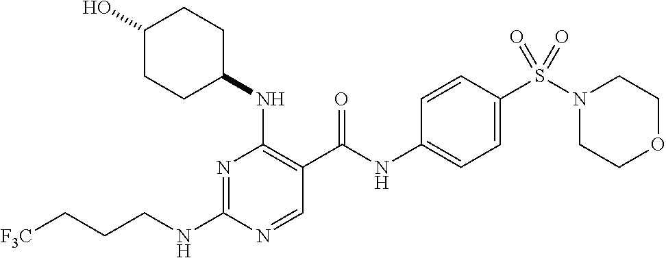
C(NC1=NC(NC2CCC(O)CC2)=C(C(NC2=CC=C(S(N3CCOCC3)(=O)=O)C=C2)=O)C=N1)CC[F3C]
